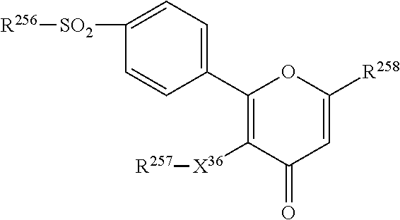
[R256][SO2]C1=CC=C(C2=C([X36][R257])C(=O)C=C([R258])O2)C=C1
